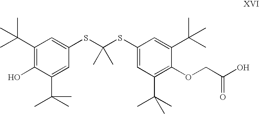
C1(C(C)(C)C)=C(O)C(C(C)(C)C)=CC(SC(SC2=CC(C(C)(C)C)=C(OCC(O)=O)C(C(C)(C)C)=C2)(C)C)=C1
